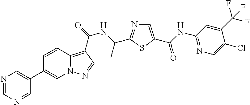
N1=CN=CC(C2=CN3C(=C(C(=O)NC(C)C4=NC=C(C(NC5=NC=C(Cl)C(C(F)(F)F)=C5)=O)S4)C=N3)C=C2)=C1
